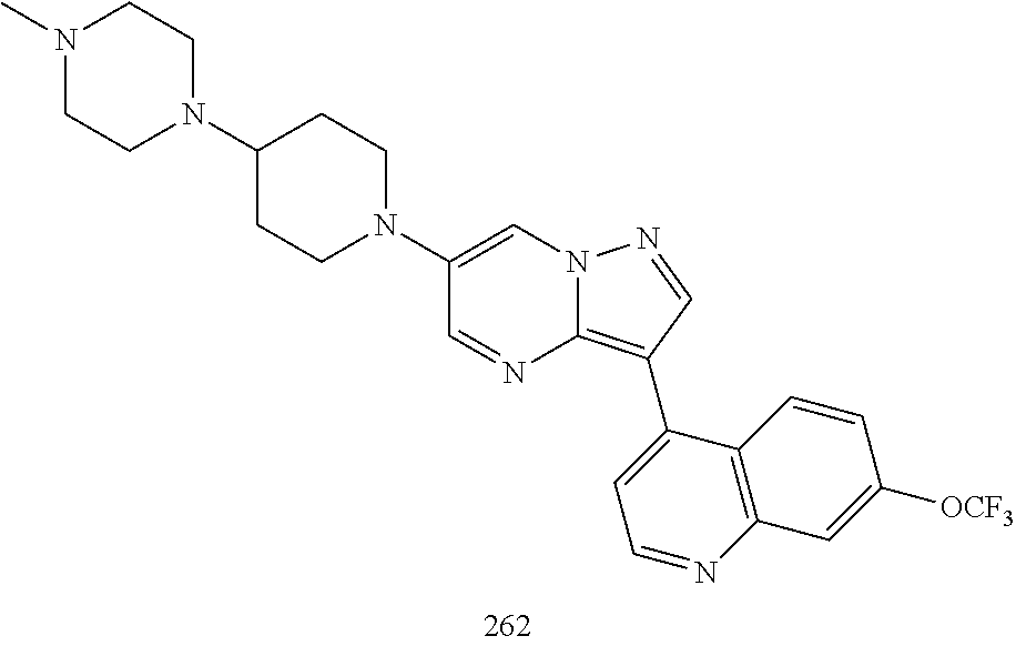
C1(C2=C3N=CC(N4CCC(N5CCN(C)CC5)CC4)=CN3N=C2)=CC=NC2=C1C=CC([OCF3])=C2
